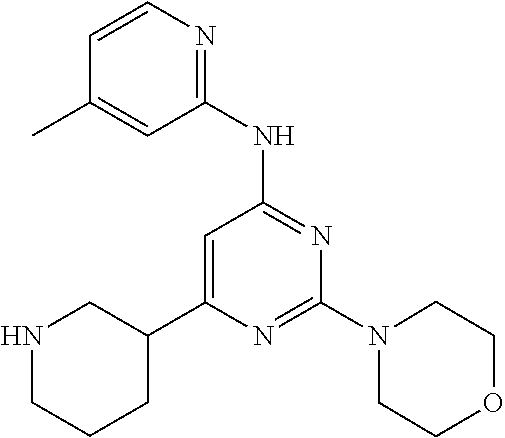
N1=C(N2CCOCC2)N=C(NC2=NC=CC(C)=C2)C=C1C1CNCCC1
